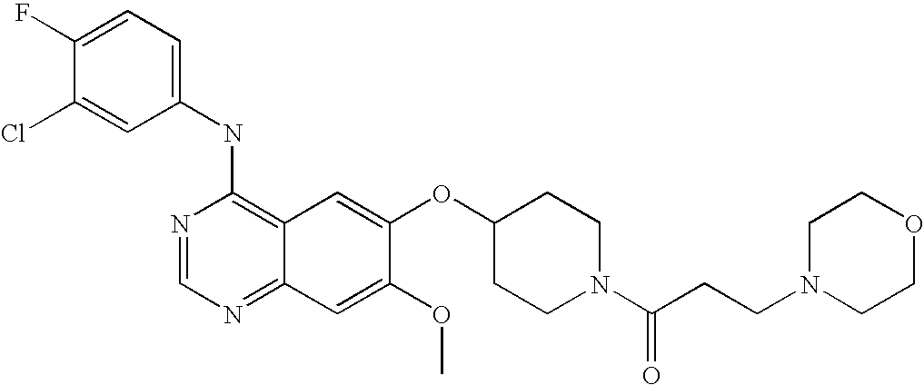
C1=C(Cl)C(F)=CC=C1NC1=C2C(=NC=N1)C=C(OC)C(OC1CCN(C(CCN3CCOCC3)=O)CC1)=C2
